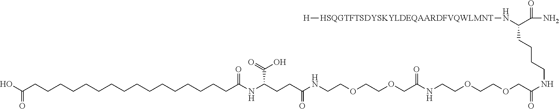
C(CCCCCCCCCCCCCCCCC(NC(CCC(NCCOCCOCC(NCCOCCOCC(NCCCCC(N[HSQGTFTSDYSKYLDEQAARDFVQWLMNT][H])C(=O)N)=O)=O)=O)C(=O)O)=O)(O)=O
